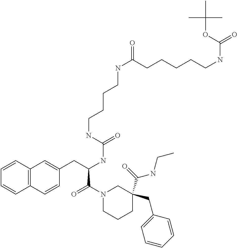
C1=CC2=C(C=C1)C=CC(CC(NC(=O)NCCCCNC(CCCCCNC(=O)OC(C)(C)C)=O)C(N1CCCC(C(=O)NCC)(CC3=CC=CC=C3)C1)=O)=C2
